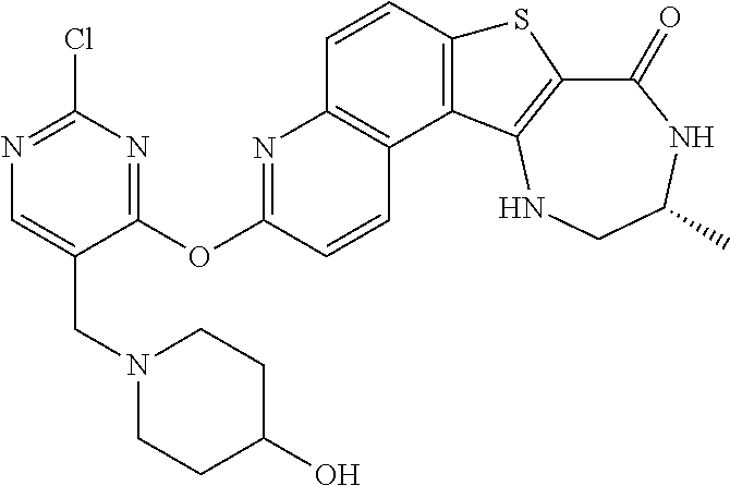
C1(=O)C2=C(NCC(C)N1)C1=C(S2)C=CC2=C1C=CC(OC1=NC(Cl)=NC=C1CN1CCC(O)CC1)=N2
